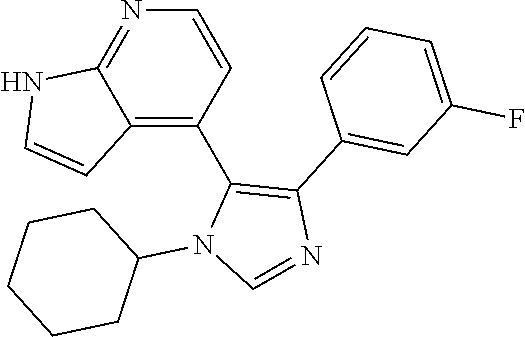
C12=C(C3=C(C4=CC(F)=CC=C4)N=CN3C3CCCCC3)C=CN=C1NC=C2
